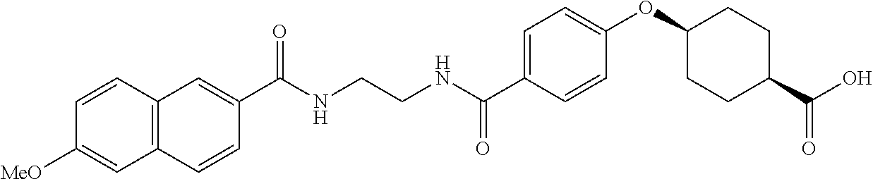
C1(C(NCCNC(C2=CC=C(OC3CCC(C(O)=O)CC3)C=C2)=O)=O)=CC2=C(C=C1)C=C([MeO])C=C2
